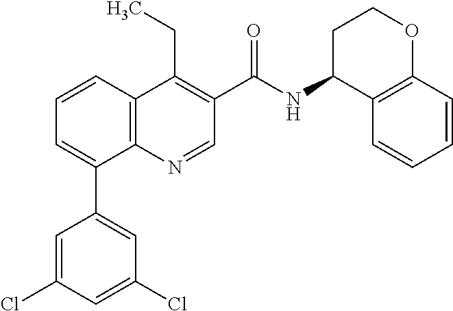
C1=CC2=C(C(C3=CC(Cl)=CC(Cl)=C3)=C1)N=CC(C(NC1C3=C(OCC1)C=CC=C3)=O)=C2CC
